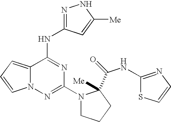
N1N=C(NC2=NC(N3CCCC3(C(=O)NC3=NC=CS3)[Me])=NN3C2=CC=C3)C=C1[Me]
